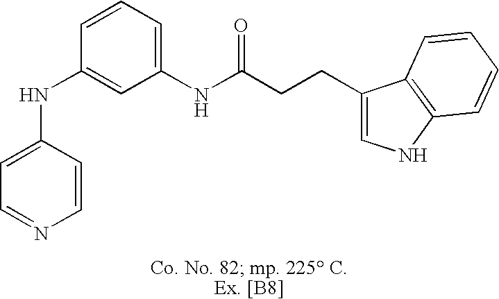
C1=C(NC2=CC(NC(CCC3=CNC4=C3C=CC=C4)=O)=CC=C2)C=CN=C1
